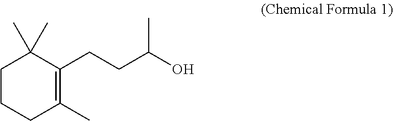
C1CCC(C)=C(CCC(C)O)C1(C)C
